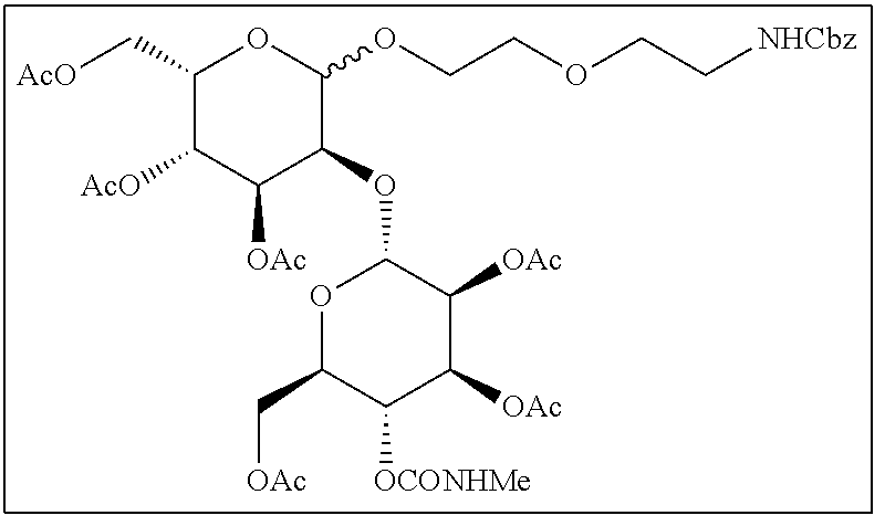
C1(C[AcO])C([AcO])C([OAc])C(OC2OC(C[OAc])C([OCONHMe])C([OAc])C2[OAc])C(OCCOCC[NHCbz])O1
